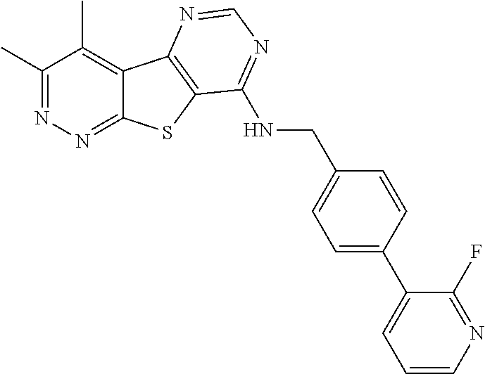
C1(C)=NN=C2C(=C1C)C1=C(S2)C(NCC2=CC=C(C3=CC=CN=C3F)C=C2)=NC=N1
